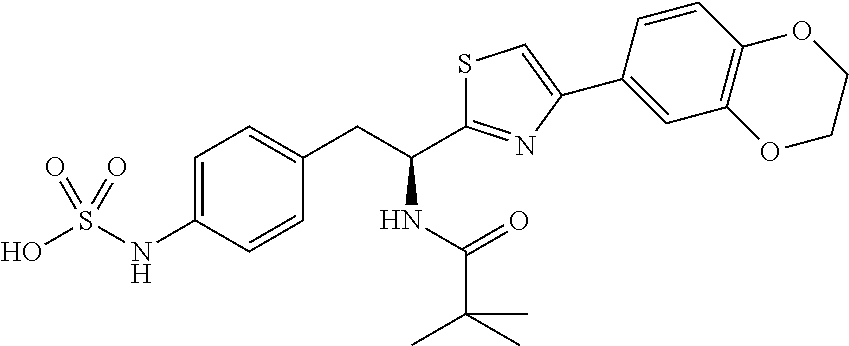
C1=C(NS(O)(=O)=O)C=CC(CC(NC(=O)C(C)(C)C)C2=NC(C3=CC4=C(C=C3)OCCO4)=CS2)=C1
